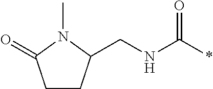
C1CC(CNC(*)=O)N(C)C1=O
